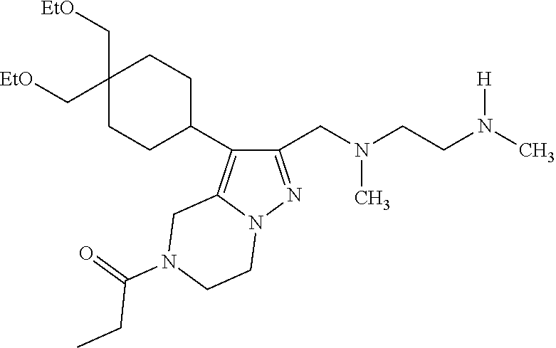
C1(CN(CCN(C)[H])C)=NN2C(=C1C1CCC(C[OEt])(C[OEt])CC1)CN(C(=O)CC)CC2
